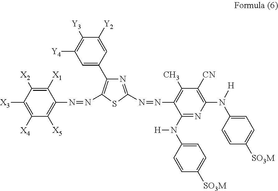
N(=NC1=C(C2=CC([Y4])=C([Y3])C([Y2])=C2)N=C(N=NC2=C(C)C([CN])=C(N([H])C3=CC=C([SO3M])C=C3)N=C2N([H])C2=CC=C([SO3M])C=C2)S1)C1=C([X5])C([X4])=C([X3])C([X2])=C1[X1]
